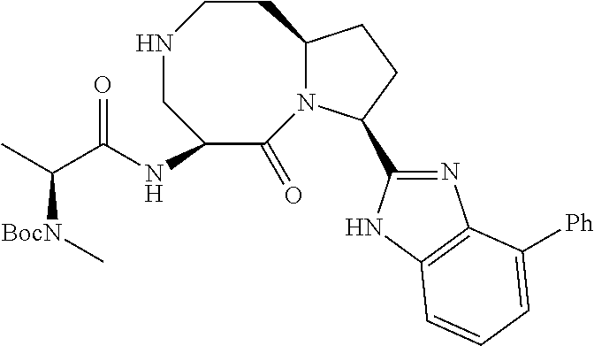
N1CC(NC(C(C)[BocN]C)=O)C(=O)N2C(CC1)CCC2C1=NC2=C(N1)C=CC=C2[Ph]
